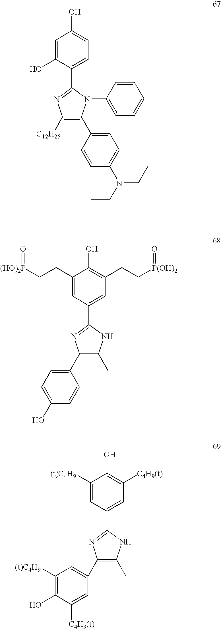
C1=C(O)C(C2=NC([C12H25])=C(C3=CC=C(N(CC)CC)C=C3)N2C2=CC=CC=C2)=CC=C1O.C1(CC[(HO)2P]=O)=CC(C2=NC(C3=CC=C(O)C=C3)=C(C)N2)=CC(CC[P(OH)2]=O)=C1O.C1([(t)C4H9])=CC(C2=NC(C3=CC([(t)C4H9])=C(O)C([C4H9(t)])=C3)=C(C)N2)=CC([C4H9(t)])=C1O
